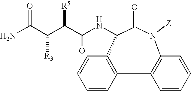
N1([Z])C(=O)C(NC(C([R5])C(C(N)=O)[R3])=O)C2=C(C=CC=C2)C2=C1C=CC=C2
